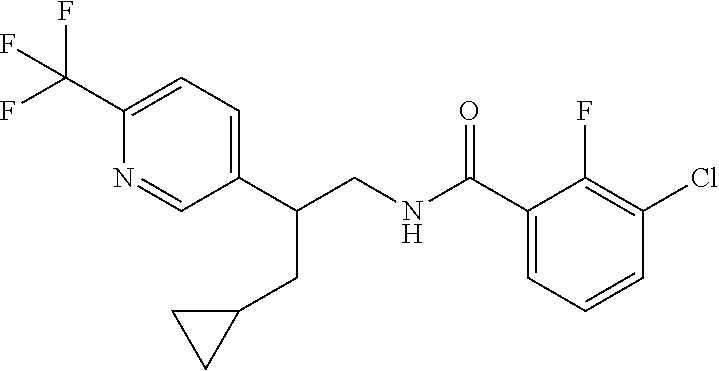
C1(C(CNC(C2=CC=CC(Cl)=C2F)=O)CC2CC2)=CC=C(C(F)(F)F)N=C1
